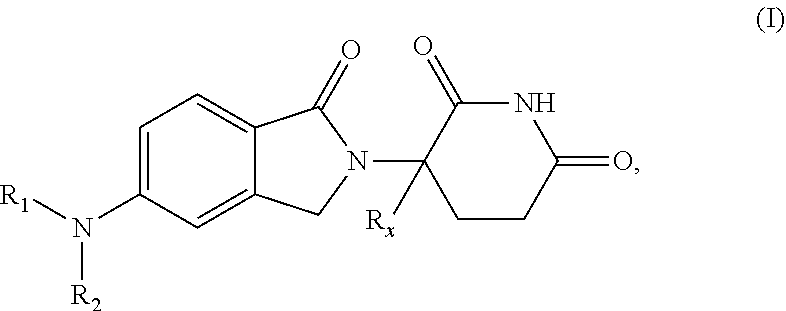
C1=C(N([R1])[R2])C=C2C(=C1)C(=O)N(C1([Rx])CCC(=O)NC1=O)C2
